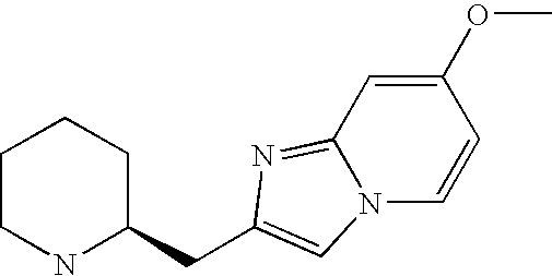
C1CNC(CC2=CN3C(=N2)C=C(OC)C=C3)CC1
